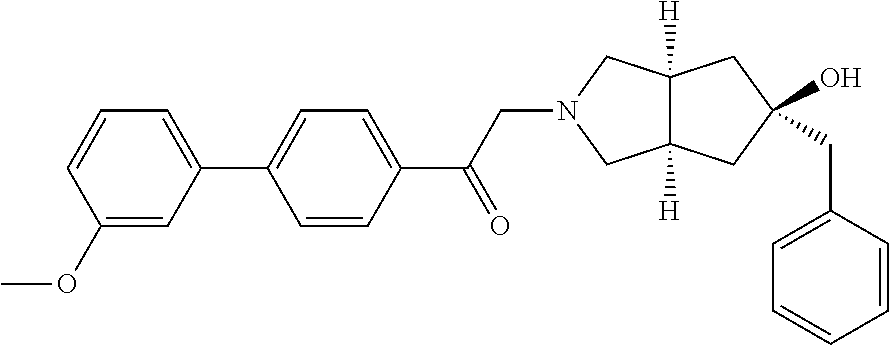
C1=CC=C(C2=CC=C(C(CN3CC4([H])C([H])(C3)CC(CC3=CC=CC=C3)(O)C4)=O)C=C2)C=C1OC
